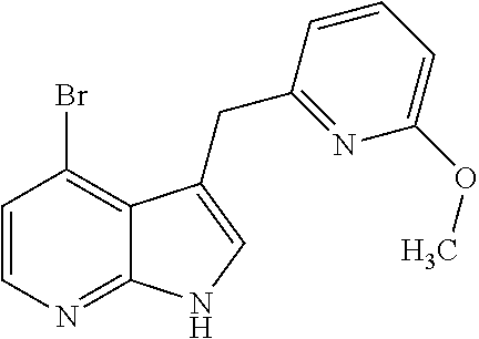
C1=CN=C2C(=C1Br)C(CC1=NC(OC)=CC=C1)=CN2
